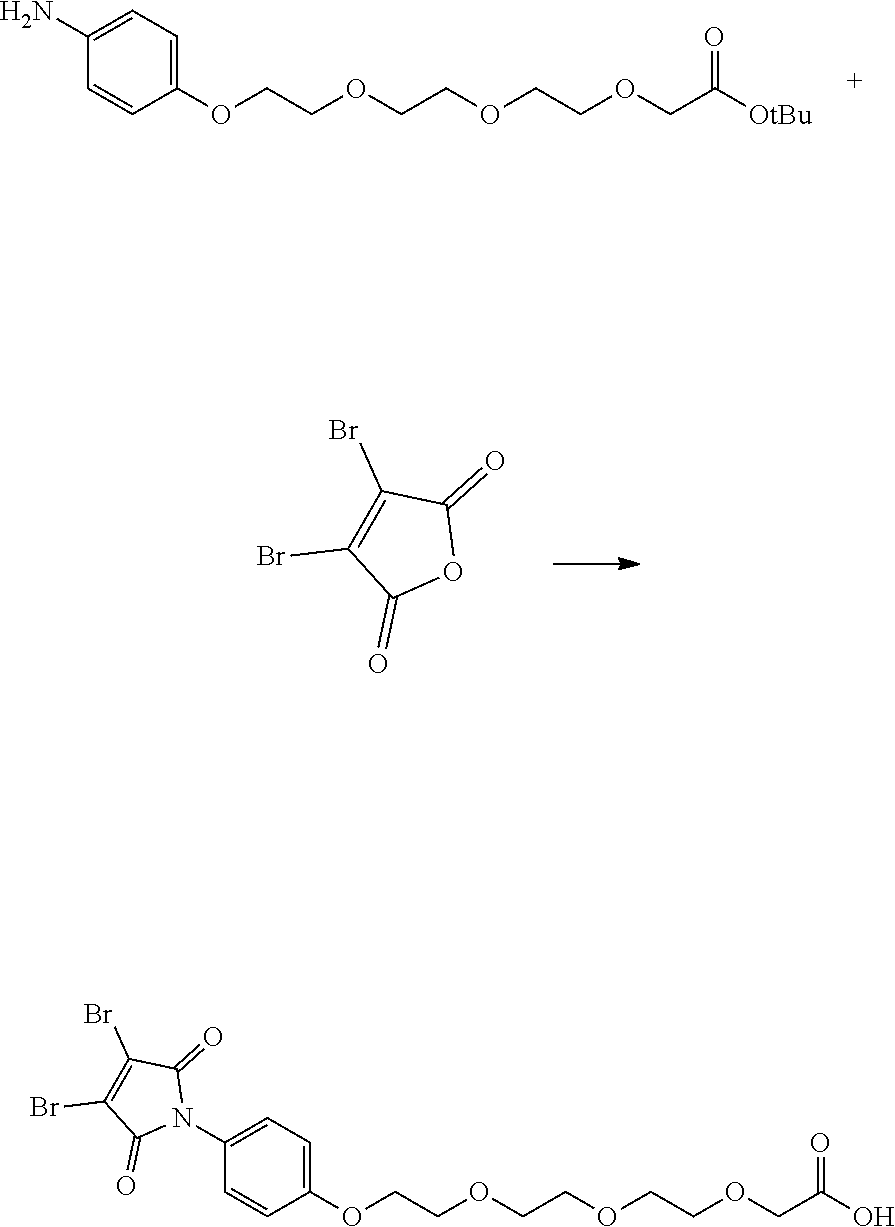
O(CCOCCOCCOCC([OtBu])=O)C1=CC=C(N)C=C1.O1C(=O)C(Br)=C(Br)C1=O.O(CCOCCOCCOCC(O)=O)C1=CC=C(N2C(=O)C(Br)=C(Br)C2=O)C=C1
